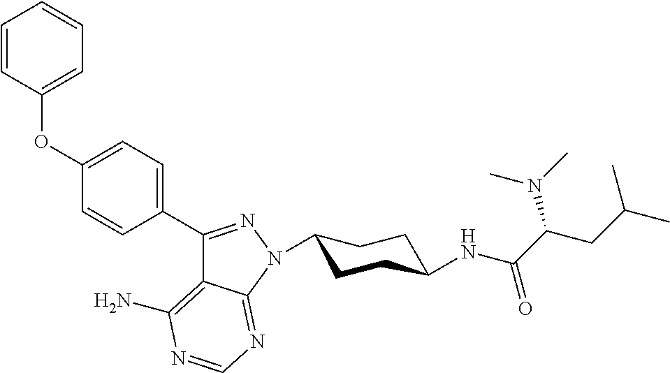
C1(C2=NN(C3CCC(NC(C(CC(C)C)N(C)C)=O)CC3)C3=NC=NC(N)=C23)=CC=C(OC2=CC=CC=C2)C=C1
